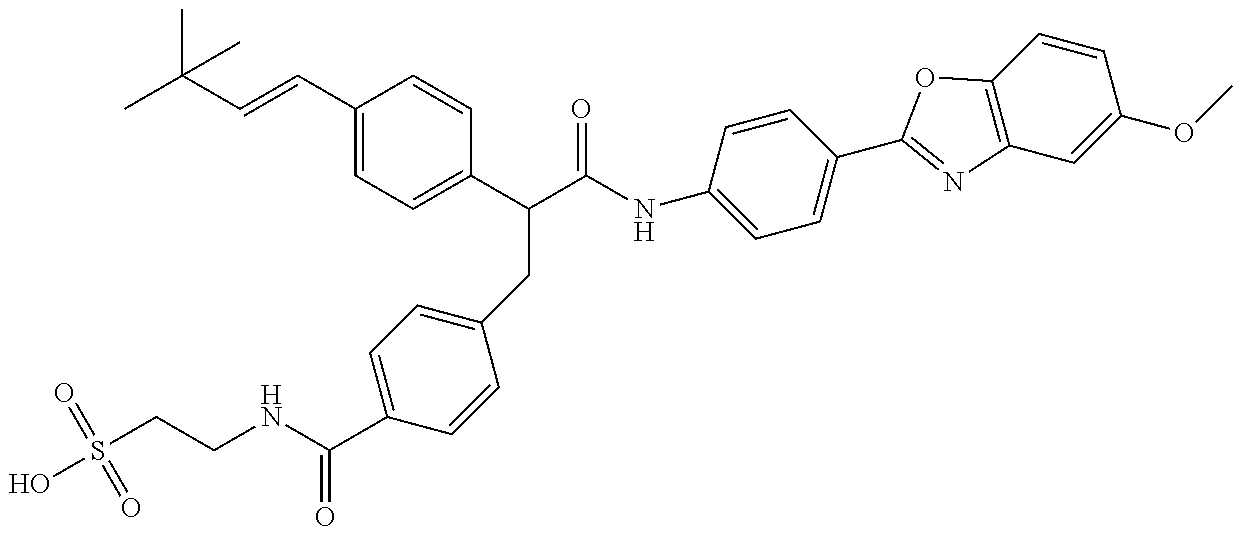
S(CCNC(C1=CC=C(CC(C(NC2=CC=C(C3=NC4=C(C=CC(OC)=C4)O3)C=C2)=O)C2=CC=C(C=CC(C)(C)C)C=C2)C=C1)=O)(=O)(=O)O
